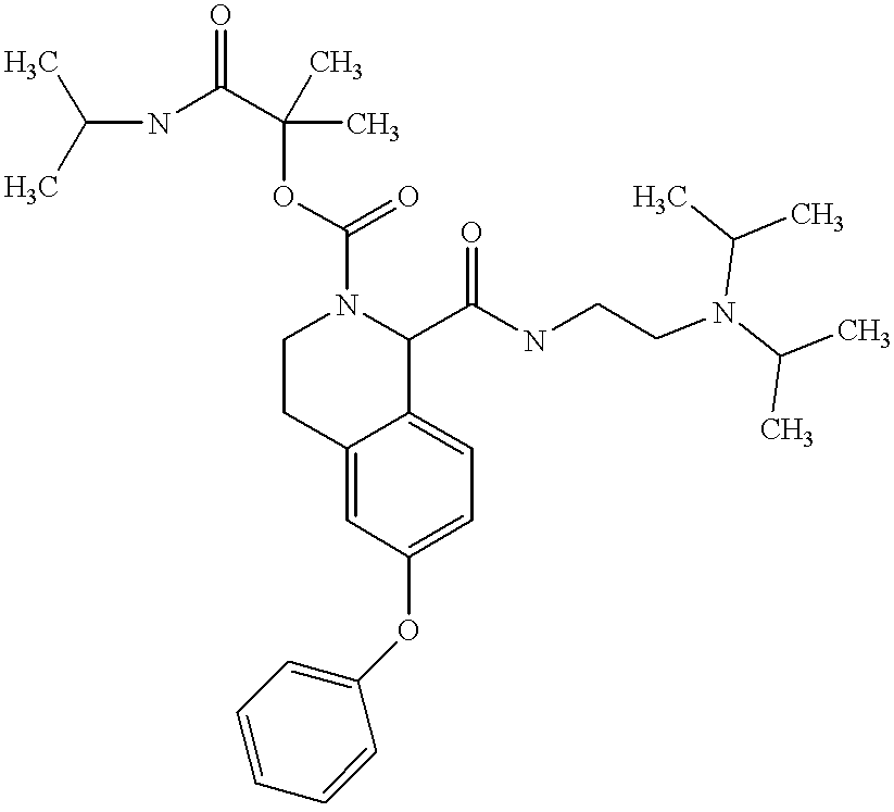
O(C1=CC=C2C(=C1)CCN(C(=O)OC(C)(C)C(NC(C)C)=O)C2C(NCCN(C(C)C)C(C)C)=O)C1=CC=CC=C1
